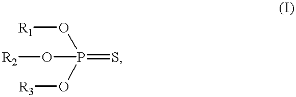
[R1]OP(=S)(O[R3])O[R2]
